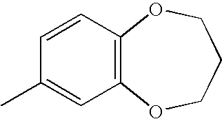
C1(C)=CC2=C(C=C1)OCCCO2
